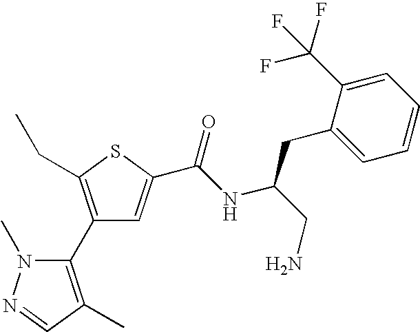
C1(C2=C(C)C=NN2C)=C(CC)SC(C(NC(CN)CC2=CC=CC=C2C(F)(F)F)=O)=C1
